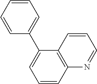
C1=C(C2=CC=CC=C2)C2=C(C=C1)N=CC=C2
